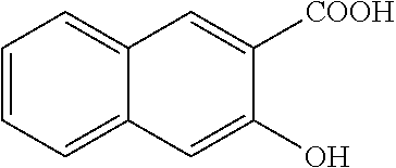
C1=CC=C2C(=C1)C=C([COOH])C(O)=C2
